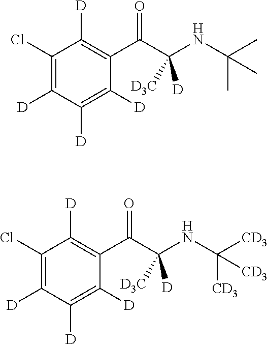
C1(Cl)=C([D])C([D])=C([D])C(C(C(NC(C)(C)C)([D])[D3C])=O)=C1[D].C1(Cl)=C([D])C([D])=C([D])C(C(C(NC([CD3])([CD3])[CD3])([D])[D3C])=O)=C1[D]
